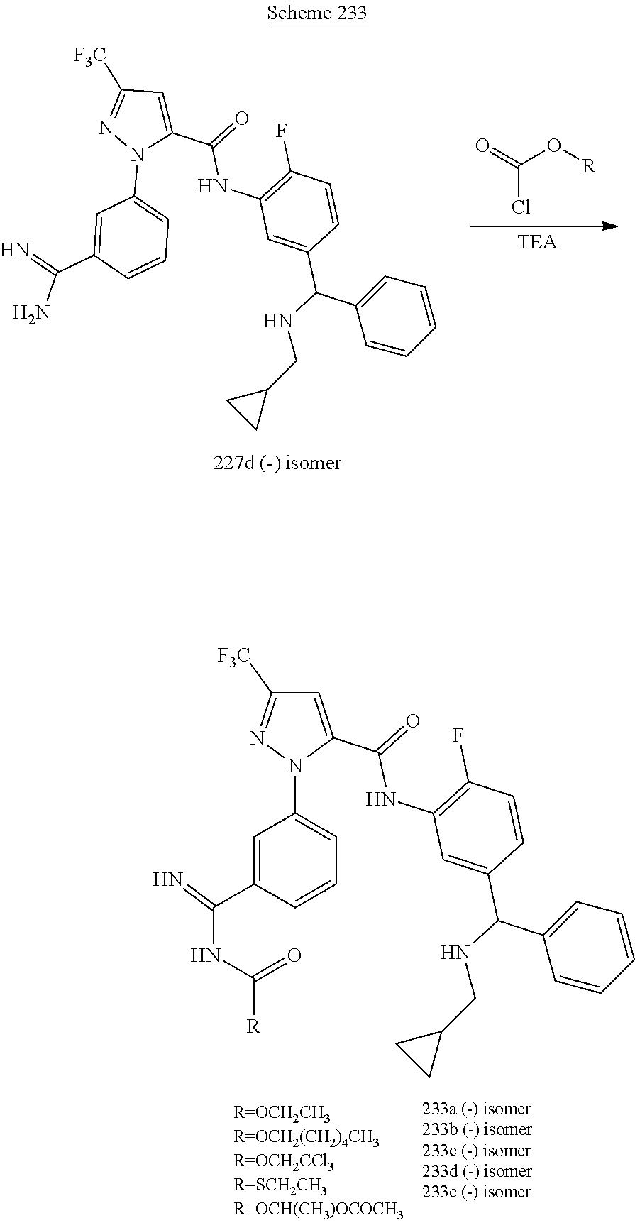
C1=C(C(=N)N)C=CC=C1N1C(C(=O)NC2=C(F)C=CC(C(NCC3CC3)C3=CC=CC=C3)=C2)=CC([F3C])=N1.C(Cl)(O[R])=O.C1=C(C(=N)NC([R])=O)C=CC=C1N1C(C(=O)NC2=C(F)C=CC(C(NCC3CC3)C3=CC=CC=C3)=C2)=CC([F3C])=N1
